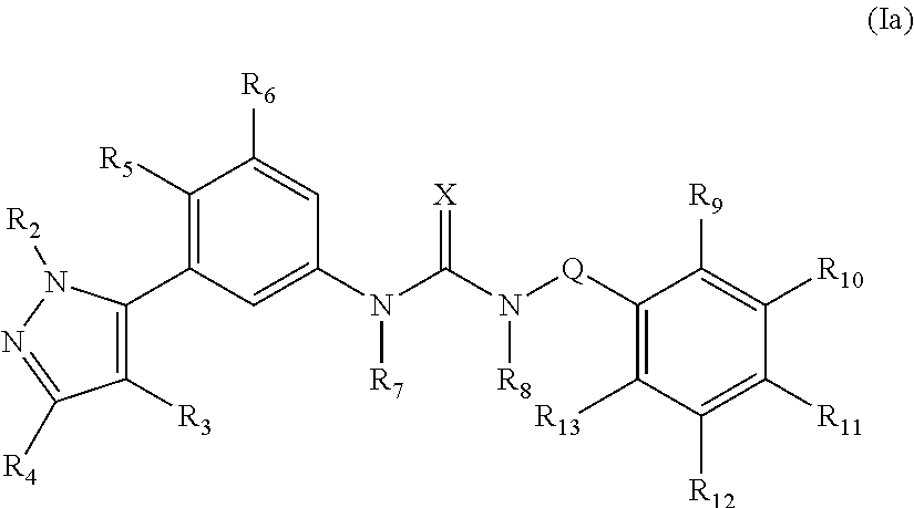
C1([R5])=C(C2=C([R3])C([R4])=NN2[R2])C=C(N(C(N([Q]C2=C([R13])C([R12])=C([R11])C([R10])=C2[R9])[R8])=[X])[R7])C=C1[R6]
